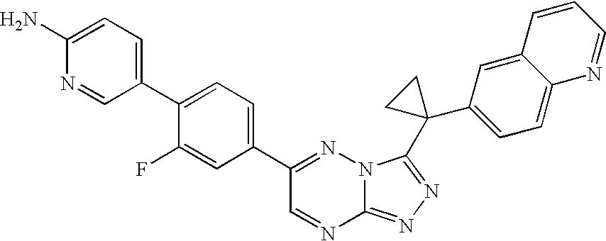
C12=NN=C(C3(C4=CC=C5C(=C4)C=CC=N5)CC3)N1N=C(C1=CC=C(C3=CC=C(N)N=C3)C(F)=C1)C=N2
